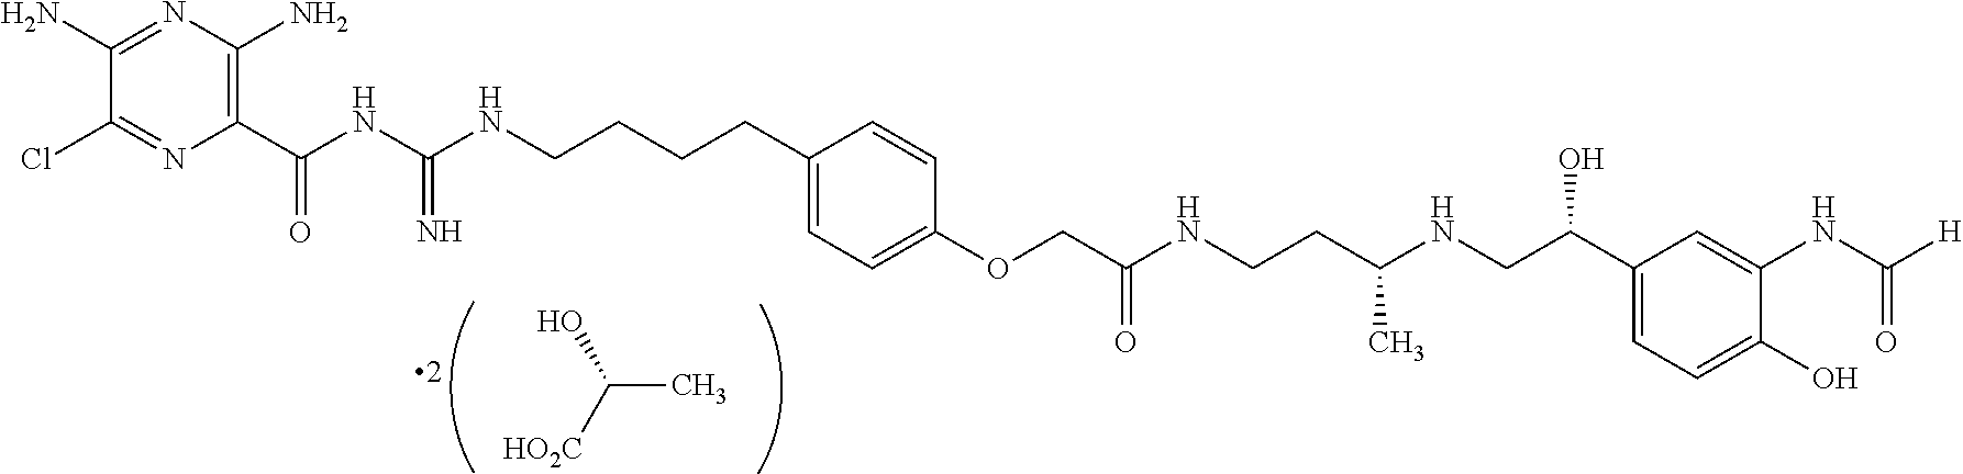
C(C)([HO2C])O.C(C1=C(N)N=C(N)C(Cl)=N1)(NC(NCCCCC1=CC=C(OCC(NCCC(NCC(C2=CC=C(O)C(NC(=O)[H])=C2)O)C)=O)C=C1)=N)=O
